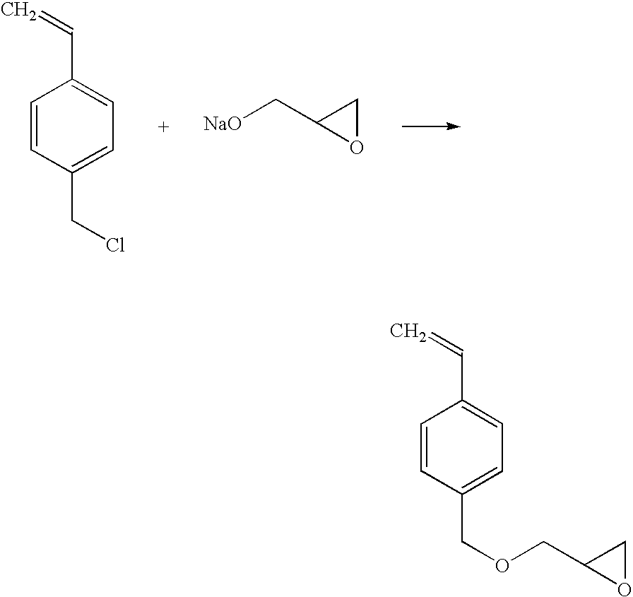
C1=CC(CCl)=CC=C1C=C.[NaO]CC1OC1.C1=CC(COCC2OC2)=CC=C1C=C
